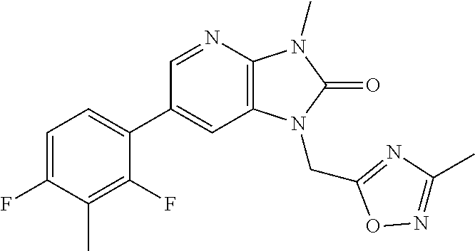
C12=C(N=CC(C3=CC=C(F)C(C)=C3F)=C1)N(C)C(=O)N2CC1=NC(C)=NO1
